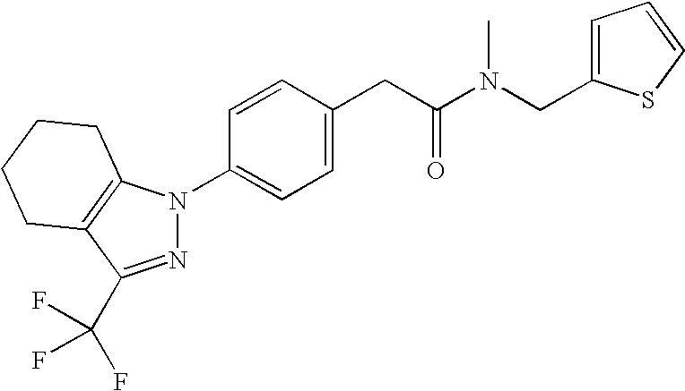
N1=C(C(F)(F)F)C2=C(N1C1=CC=C(CC(N(CC3=CC=CS3)C)=O)C=C1)CCCC2
